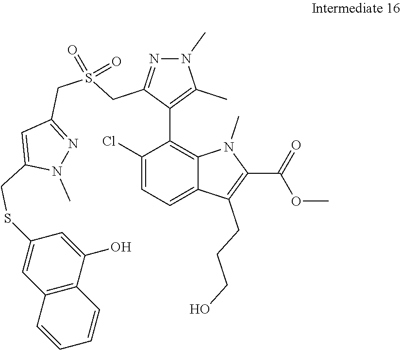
C1(Cl)=CC=C2C(=C1C1=C(C)N(C)N=C1CS(CC1=NN(C)C(CSC3=CC4=C(C(O)=C3)C=CC=C4)=C1)(=O)=O)N(C)C(C(=O)OC)=C2CCCO
